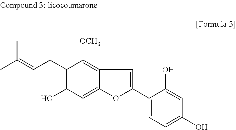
CC(=CCC1=C(O)C=C2C(=C1[OCH3])C=C(C1=CC=C(O)C=C1O)O2)C
